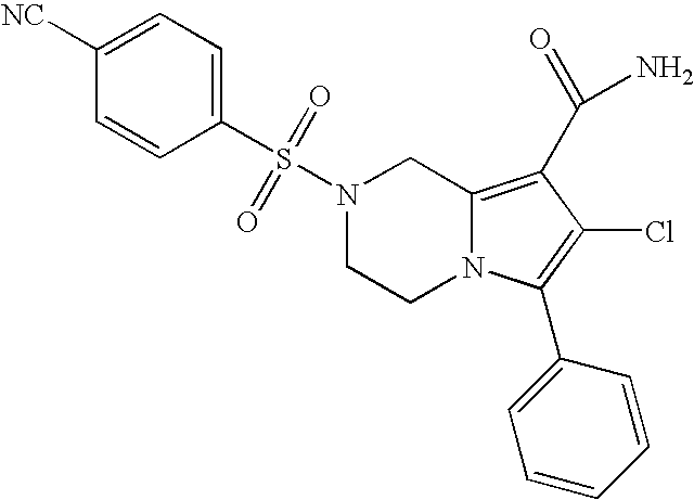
N1(S(=O)(=O)C2=CC=C([NC])C=C2)CCN2C(=C(C(N)=O)C(Cl)=C2C2=CC=CC=C2)C1
